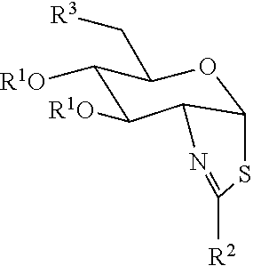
C1([R1O])C([R1O])C2C(OC1C[R3])SC([R2])=N2
